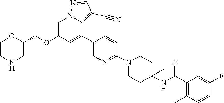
C1=C(OCC2OCCNC2)C=C(C2=CN=C(N3CCC(NC(C4=C(C)C=CC(F)=C4)=O)(C)CC3)C=C2)C2=C(C#N)C=NN12
